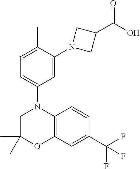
C1(C)(C)CN(C2=CC=C(C)C(N3CC(C(O)=O)C3)=C2)C2=C(O1)C=C(C(F)(F)F)C=C2
